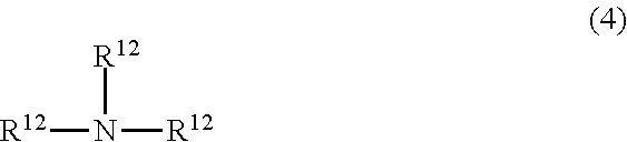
[R12]N([R12])[R12]
